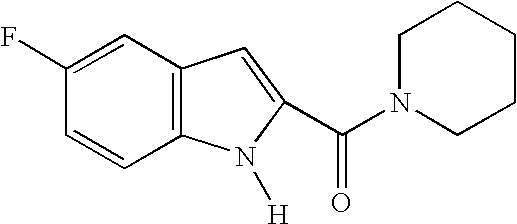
C1(F)=CC2=C(C=C1)N([H])C(C(N1CCCCC1)=O)=C2
